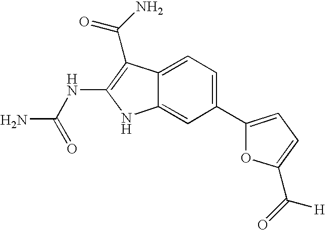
C1(C2=CC=C(C(=O)[H])O2)=CC=C2C(=C1)NC(NC(N)=O)=C2C(=O)N
